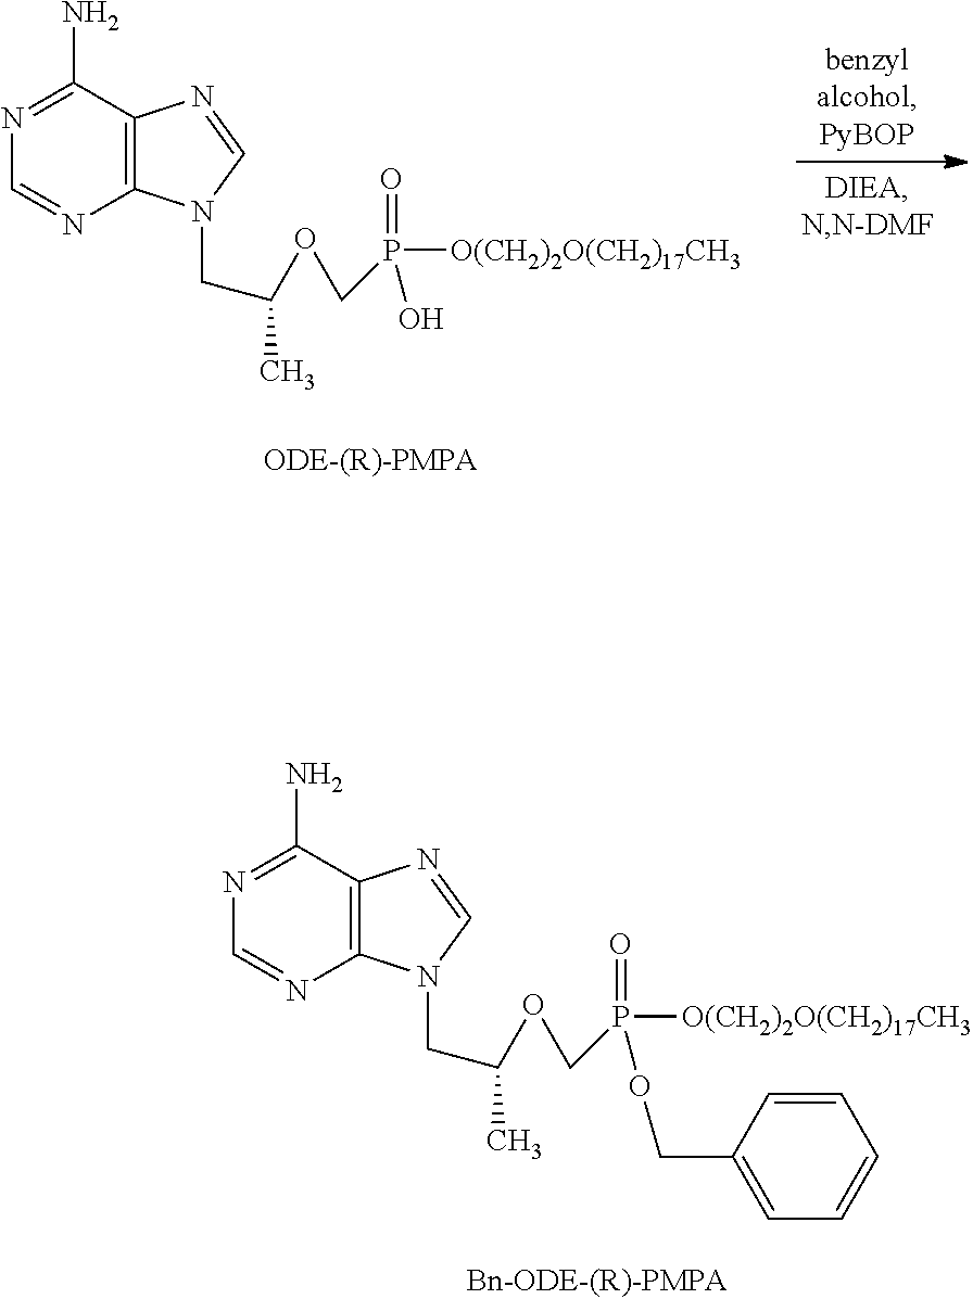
N1=C(N)C2=C(N=C1)N(CC(OCP(=O)(O)[O(CH2)2O(CH2)17CH3])C)C=N2.N1=C(N)C2=C(N=C1)N(CC(OCP(=O)(OCC1=CC=CC=C1)[O(CH2)2O(CH2)17CH3])C)C=N2
